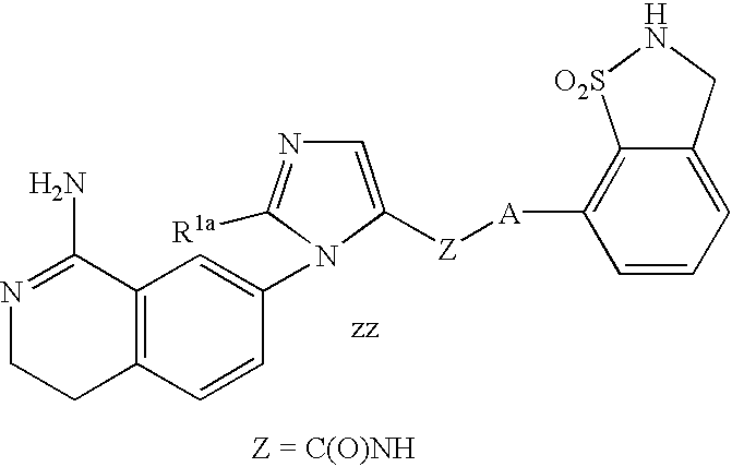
C1=C([Z][A]C2=C3C(=CC=C2)CN[O2S]3)N(C2=CC3=C(C=C2)CCN=C3N)C([R1a])=N1
